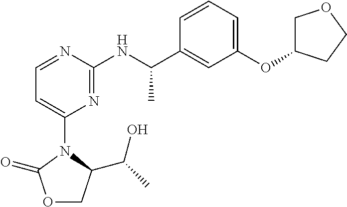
C1(N2C(=O)OCC2C(C)O)=CC=NC(NC(C2=CC(OC3COCC3)=CC=C2)C)=N1
